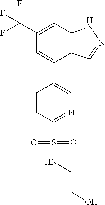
C12=C(C=C(C(F)(F)F)C=C1C1=CN=C(S(NCCO)(=O)=O)C=C1)NN=C2
